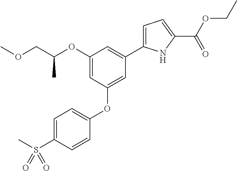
C1(OC(COC)C)=CC(OC2=CC=C(S(C)(=O)=O)C=C2)=CC(C2=CC=C(C(OCC)=O)N2)=C1
